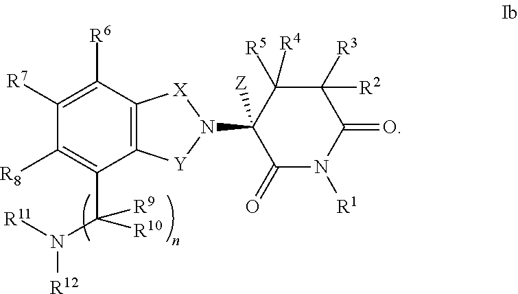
N1([R1])C(=O)C([R3])([R2])C([R5])([R4])C(N2[Y]C3=C(C([R6])=C([R7])C([R8])=C3C(N([R11])[R12])([R9])[R10])[X]2)([Z])C1=O
